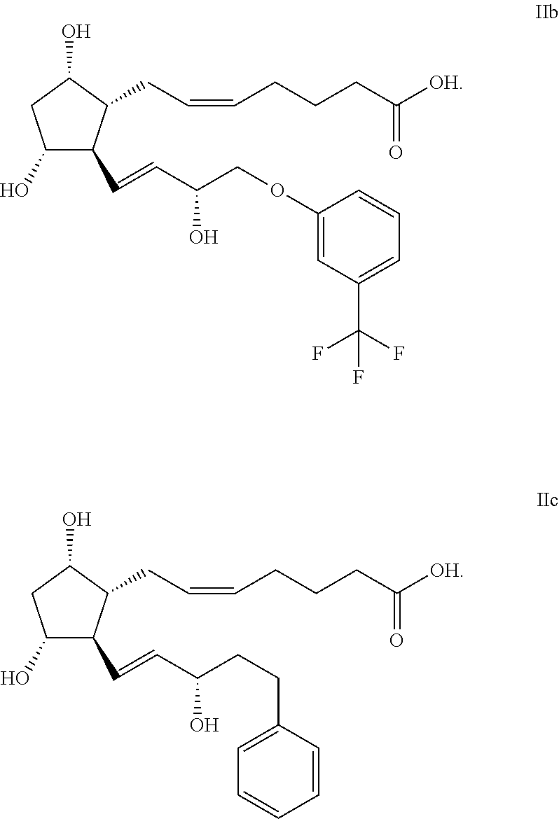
C1(O)C(C=CC(O)COC2=CC(C(F)(F)F)=CC=C2)C(CC=CCCCC(=O)[OH])C(O)C1.C1(O)C(C=CC(O)CCC2=CC=CC=C2)C(CC=CCCCC(=O)[OH])C(O)C1
